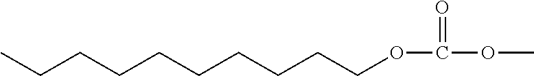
C(=O)(OC)OCCCCCCCCCC
